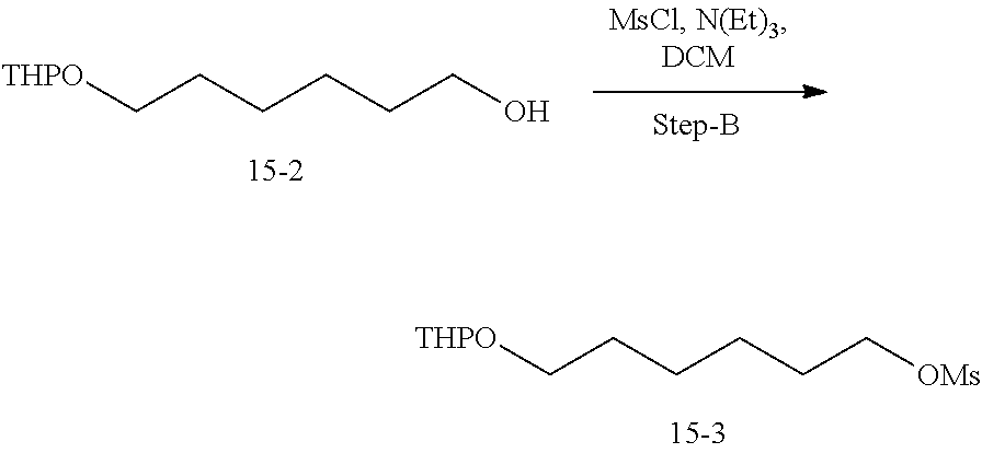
[THPO]CCCCCC[OMs].[THPO]CCCCCCO
